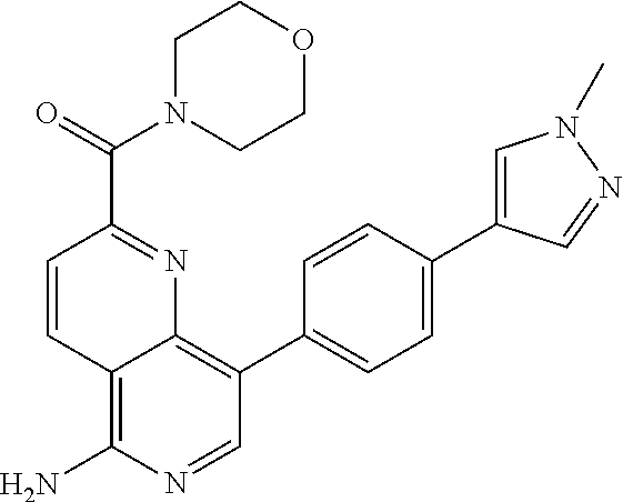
C(=O)(C1=NC2=C(C3=CC=C(C4=CN(C)N=C4)C=C3)C=NC(N)=C2C=C1)N1CCOCC1
